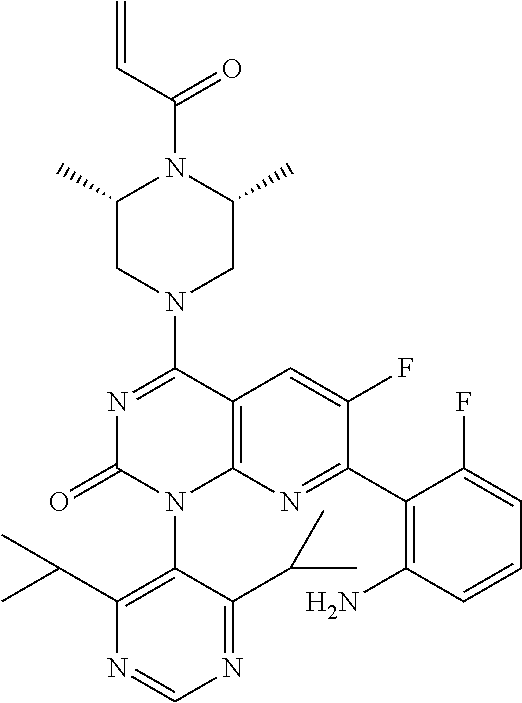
C12=C(N=C(C3=C(N)C=CC=C3F)C(F)=C1)N(C1=C(C(C)C)N=CN=C1C(C)C)C(=O)N=C2N1CC(C)N(C(=O)C=C)C(C)C1
